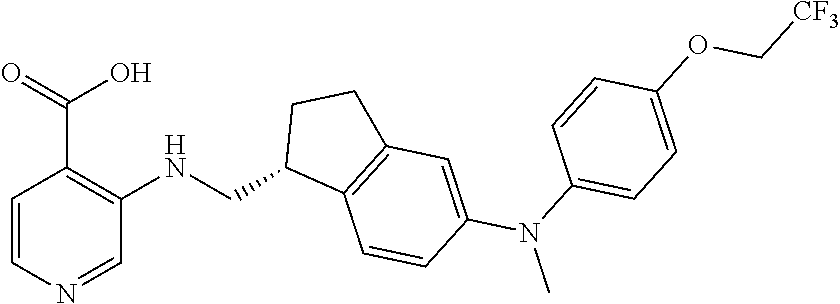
C1=CN=CC(NCC2C3=C(CC2)C=C(N(C)C2=CC=C(OC[CF3])C=C2)C=C3)=C1C(=O)O
